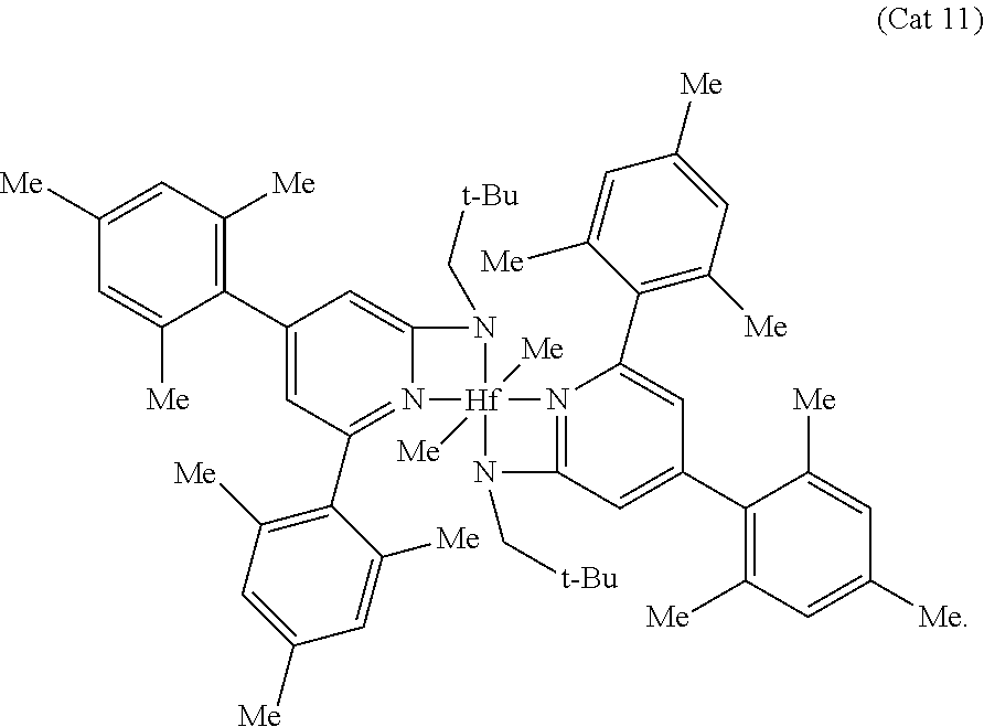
C1([Me])=CC([Me])=C(C2=CC(C3=C([Me])C=C([Me])C=C3[Me])=N3C(=C2)N(C[t-Bu])[Hf]32([Me])([Me])N(C[t-Bu])C3=N2C(C2=C([Me])C=C([Me])C=C2[Me])=CC(C2=C([Me])C=C([Me])C=C2[Me])=C3)C([Me])=C1
